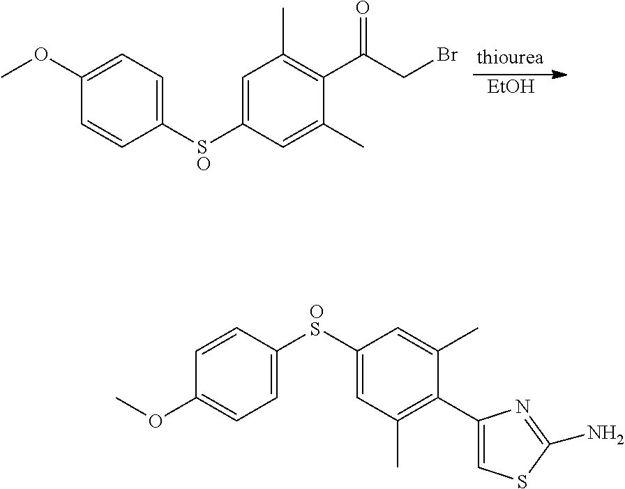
[EtOH].C1=C([SO]C2=CC(C)=C(C(=O)CBr)C(C)=C2)C=CC(OC)=C1.C1([OS]C2=CC(C)=C(C3=CSC(N)=N3)C(C)=C2)=CC=C(OC)C=C1
